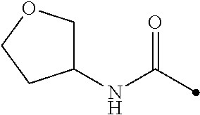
C1(NC(=O)C)COCC1
